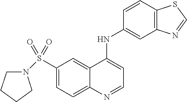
C1(S(=O)(=O)N2CCCC2)=CC=C2C(=C1)C(NC1=CC3=C(C=C1)SC=N3)=CC=N2
